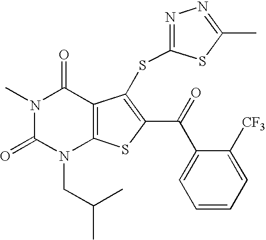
N1(C)C(=O)N(CC(C)C)C2=C(C1=O)C(SC1=NN=C(C)S1)=C(C(C1=CC=CC=C1[CF3])=O)S2
